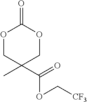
O1CC(C(=O)OC[CF3])(C)COC1=O
